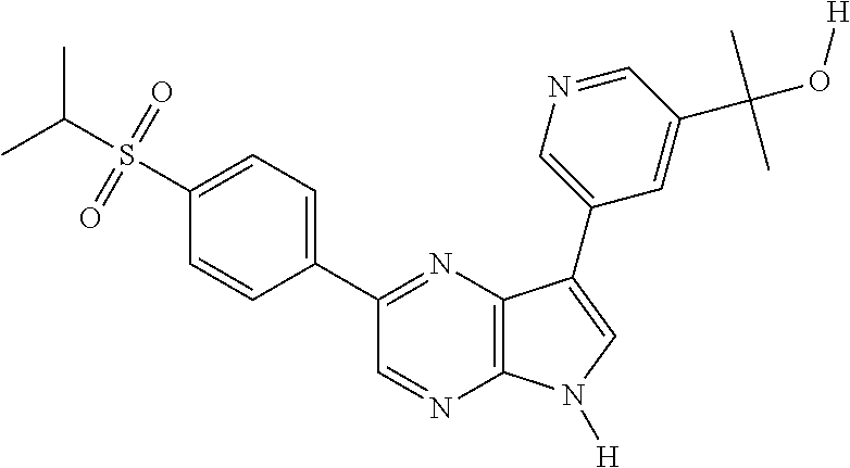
CC(S(=O)(=O)C1=CC=C(C2=NC3=C(N=C2)N([H])C=C3C2=CN=CC(C(O[H])(C)C)=C2)C=C1)C
